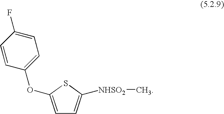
C1=CC(OC2=CC=C([NHSO2]C)S2)=CC=C1F
